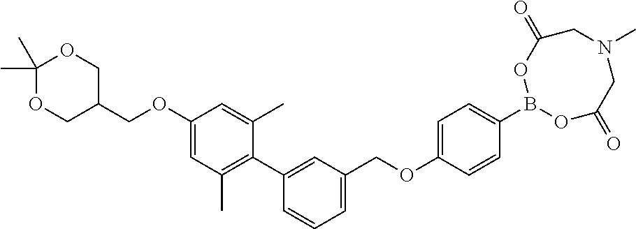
C1(OCC2COC(C)(C)OC2)=CC(C)=C(C2=CC(COC3=CC=C(B4OC(=O)CN(C)CC(=O)O4)C=C3)=CC=C2)C(C)=C1
